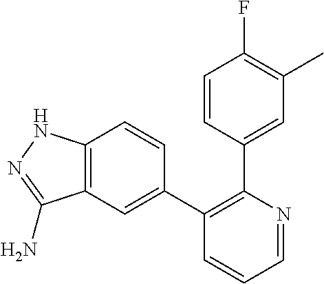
C1=CC(C2=C(C3=CC4=C(C=C3)NN=C4N)C=CC=N2)=CC(C)=C1F
